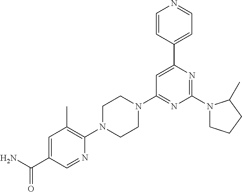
NC(C1=CC(C)=C(N2CCN(C3=NC(N4CCCC4C)=NC(C4=CC=NC=C4)=C3)CC2)N=C1)=O
